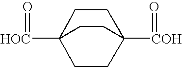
C1CC2([COH]=O)CCC1([HOC]=O)CC2
